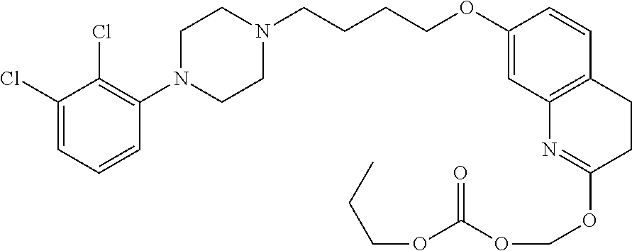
C1(Cl)=CC=CC(N2CCN(CCCCOC3=CC4=C(C=C3)CCC(OCOC(OCCC)=O)=N4)CC2)=C1Cl
